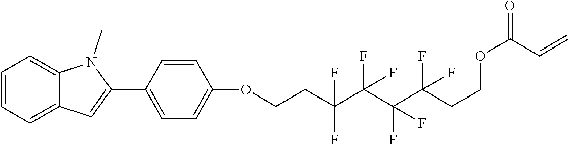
C1=CC=C2C(=C1)N(C)C(C1=CC=C(OCCC(C(C(C(CCOC(=O)C=C)(F)F)(F)F)(F)F)(F)F)C=C1)=C2
